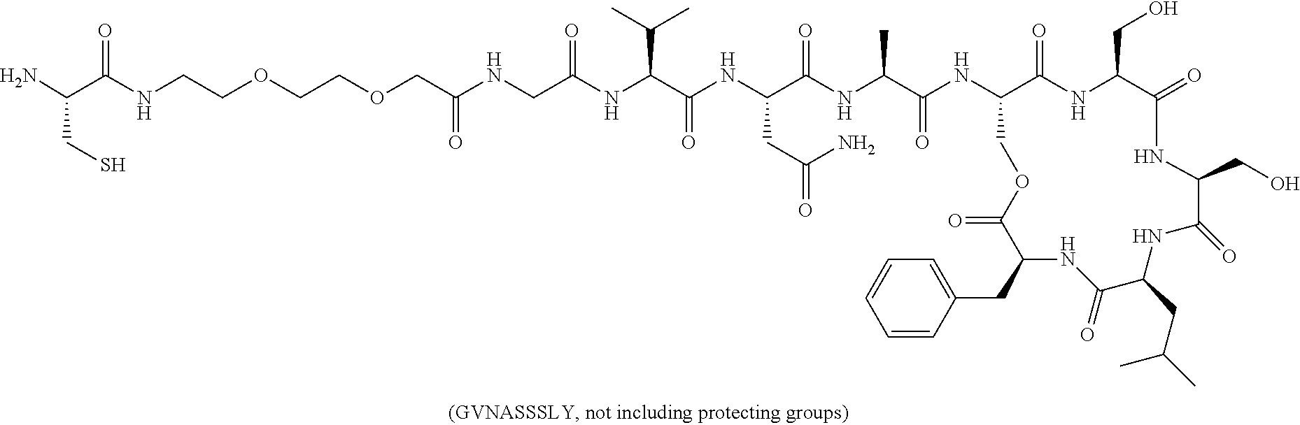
O=C1NC(CO)C(=O)NC(CC(C)C)C(=O)NC(CC2=CC=CC=C2)C(=O)OCC(NC(=O)C(C)NC(=O)C(NC(=O)C(NC(=O)CNC(COCCOCCNC(C(N)CS)=O)=O)C(C)C)CC(=O)N)C(=O)NC1CO
